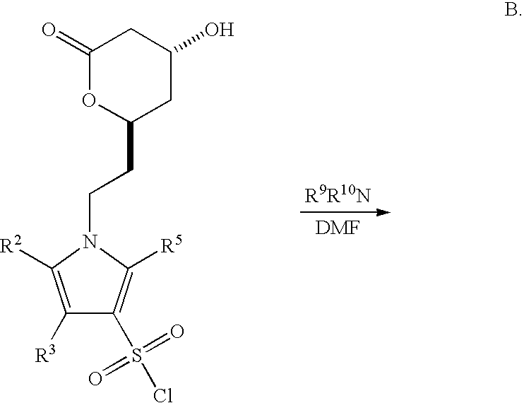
[R9R10N].[DMF].C1(=O)OC(CCN2C([R2])=C([R3])C(S(Cl)(=O)=O)=C2[R5])CC(O)C1
